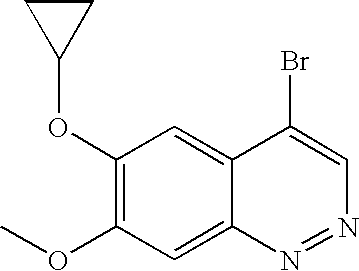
C12=CC(OC3CC3)=C(OC)C=C1N=NC=C2Br
